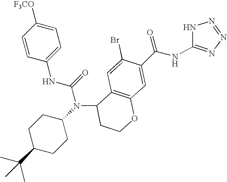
C12=C(C=C(Br)C(C(NC3=NN=NN3)=O)=C1)C(N(C1CCC(C(C)(C)C)CC1)C(=O)NC1=CC=C([F3CO])C=C1)CCO2
